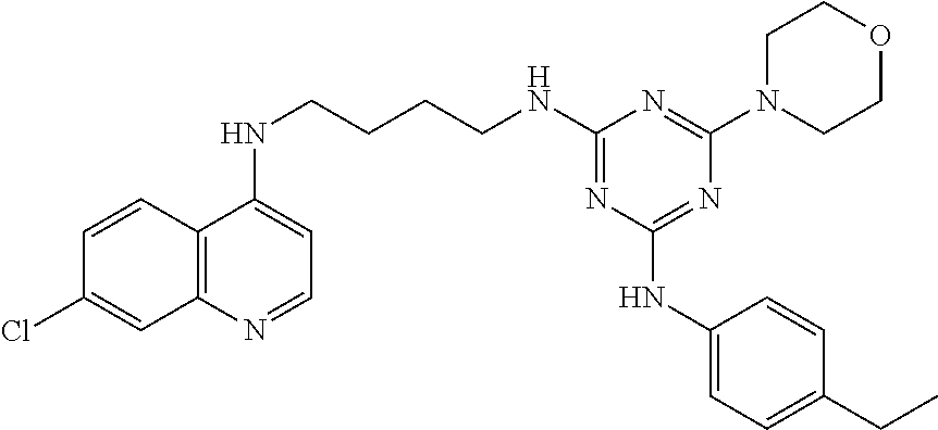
C1=CC2=C(C=C1Cl)N=CC=C2NCCCCNC1=NC(NC2=CC=C(CC)C=C2)=NC(N2CCOCC2)=N1
